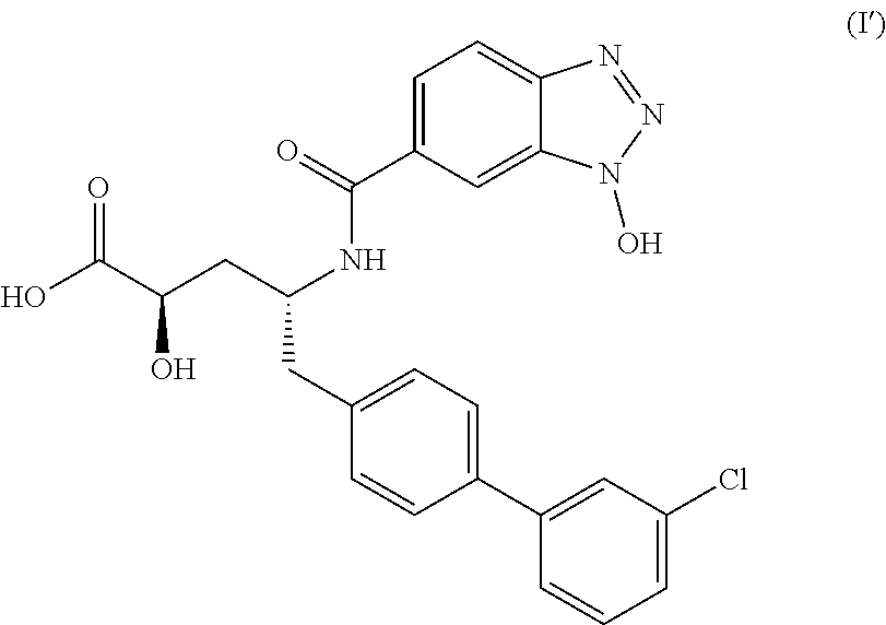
C1=C(C(NC(CC(C(O)=O)O)CC2=CC=C(C3=CC(Cl)=CC=C3)C=C2)=O)C=C2C(=C1)N=NN2O
